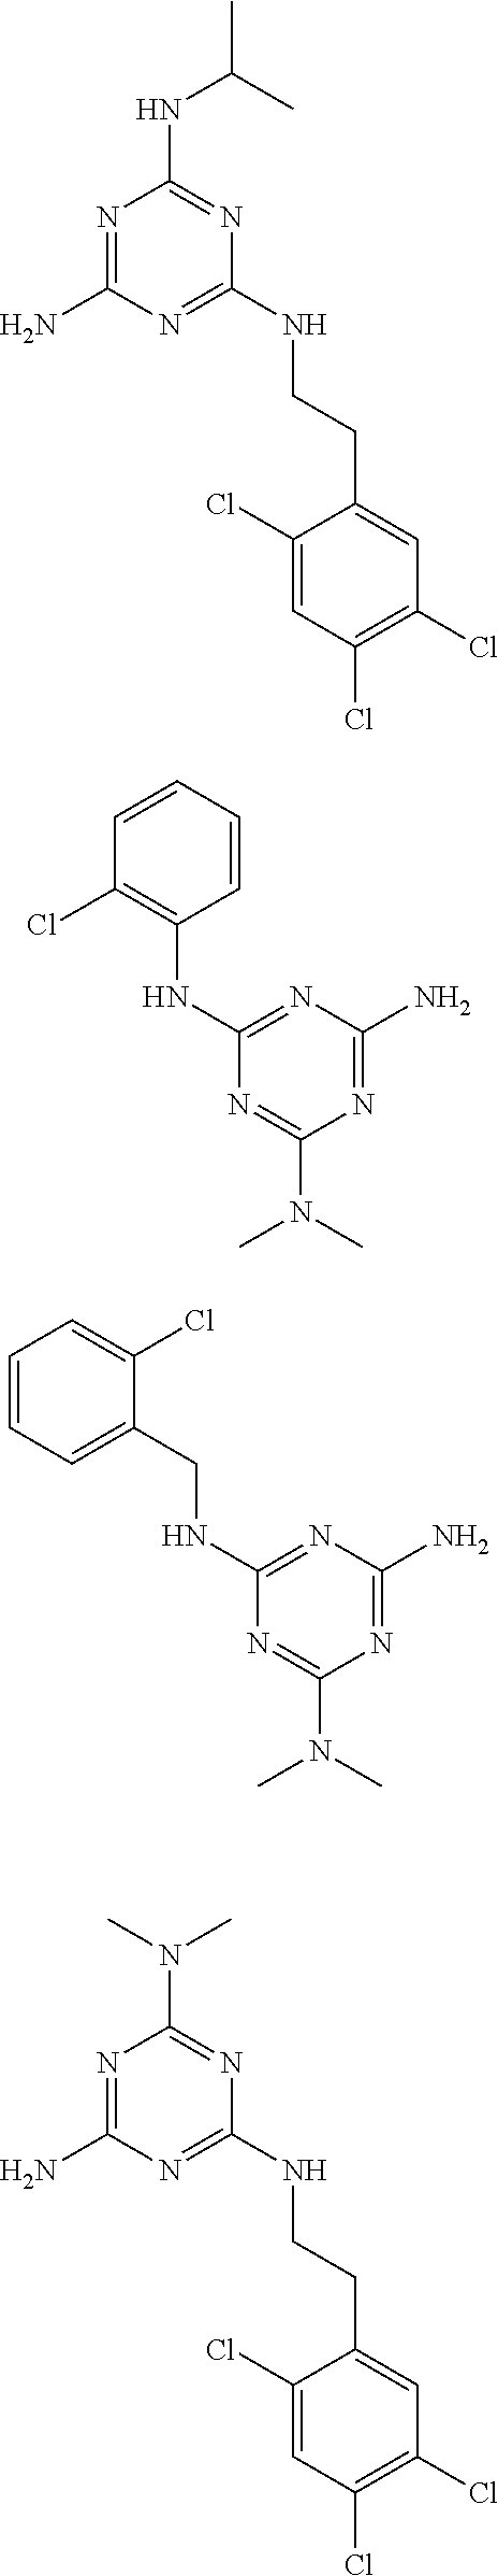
N1=C(N)N=C(NCCC2=CC(Cl)=C(Cl)C=C2Cl)N=C1NC(C)C.N1=C(N)N=C(NC2=C(Cl)C=CC=C2)N=C1N(C)C.N1=C(N)N=C(NCC2=CC=CC=C2Cl)N=C1N(C)C.N1=C(N)N=C(NCCC2=CC(Cl)=C(Cl)C=C2Cl)N=C1N(C)C
